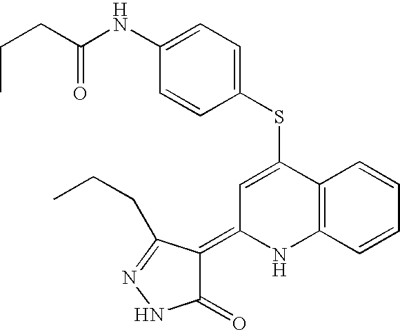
S(C1=CC(=C2C(=O)NN=C2CCC)NC2=C1C=CC=C2)C1=CC=C(NC(CCC)=O)C=C1
